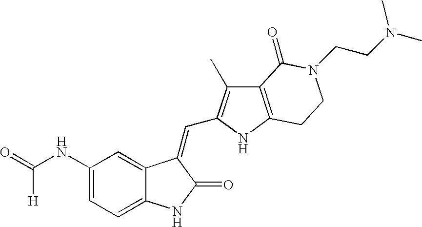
C1=C(NC([H])=O)C=C2C(=C1)NC(=O)C2=CC1=C(C)C2=C(N1)CCN(CCN(C)C)C2=O
